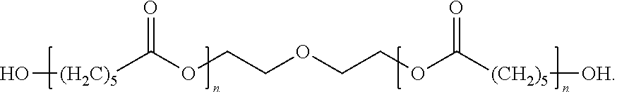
O=C(OCCOCCOC([(CH2)5][OH])=O)[(H2C)5]O
